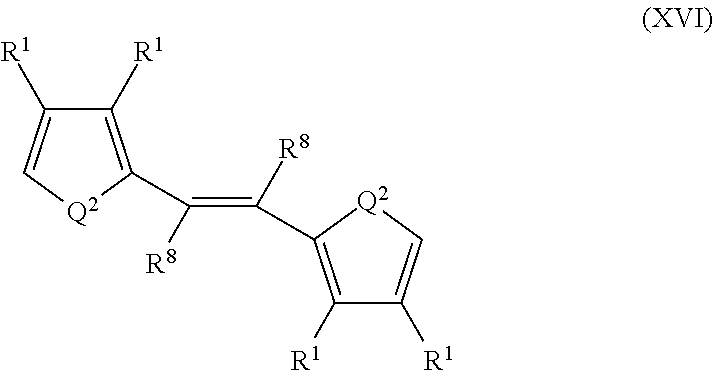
C1([R1])=C[Q2]C(C(=C([R8])C2=C([R1])C([R1])=C[Q2]2)[R8])=C1[R1]
